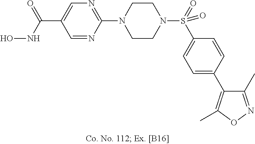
N1(C2=NC=C(C(NO)=O)C=N2)CCN(S(C2=CC=C(C3=C(C)ON=C3C)C=C2)(=O)=O)CC1
